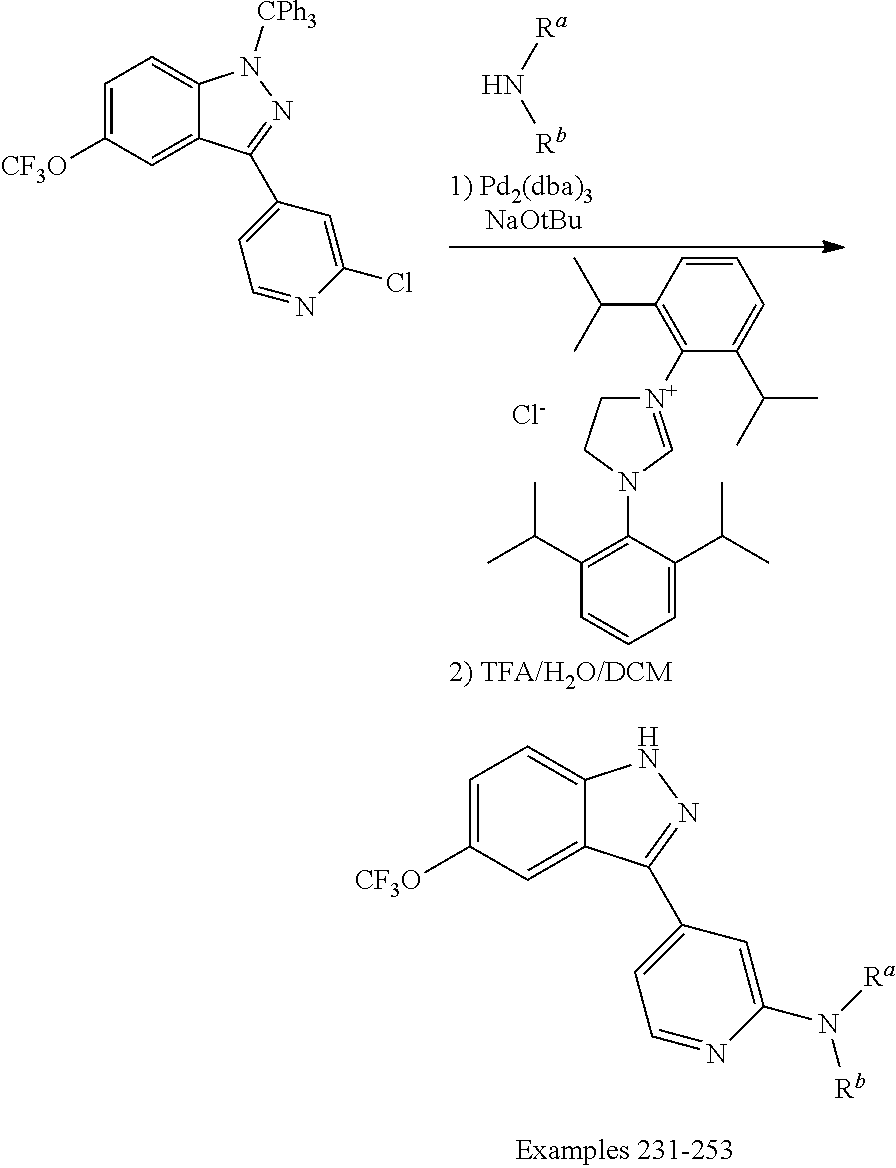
[Ra]N[Rb].C1=C(C(C)C)C(N2C=[N+](C3=C(C(C)C)C=CC=C3C(C)C)CC2)=C(C(C)C)C=C1.[Cl-].C1=C([CF3O])C=C2C(=C1)N([CPh3])N=C2C1=CC=NC(Cl)=C1.C1=C([CF3O])C=C2C(=C1)NN=C2C1=CC=NC(N([Rb])[Ra])=C1
